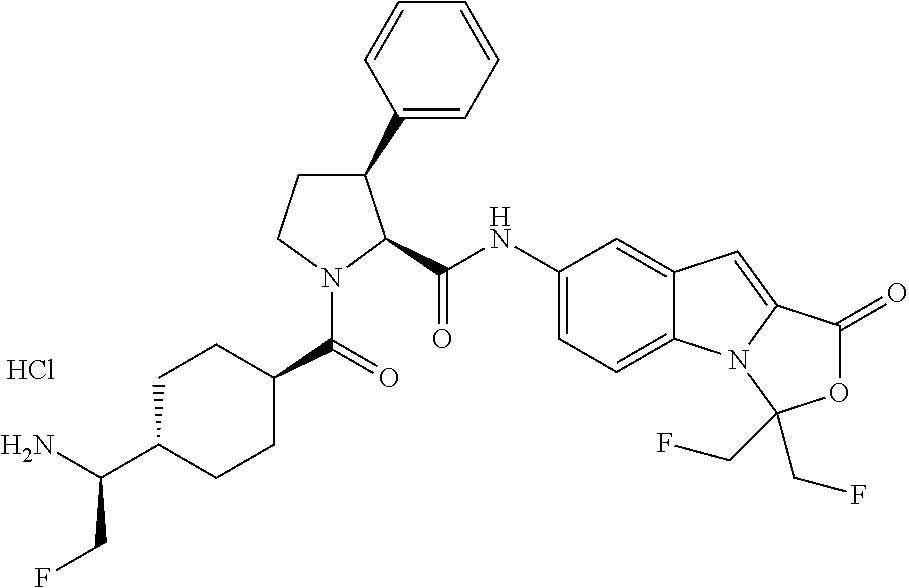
C1C(C(N)CF)CCC(C(N2C(C(=O)NC3=CC=C4C(=C3)C=C3N4C(CF)(CF)OC3=O)C(C3=CC=CC=C3)CC2)=O)C1.Cl
